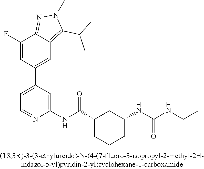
C1(F)=CC(C2=CC=NC(NC(C3CCCC(NC(=O)NCC)C3)=O)=C2)=CC2=C(C(C)C)N(C)N=C12
